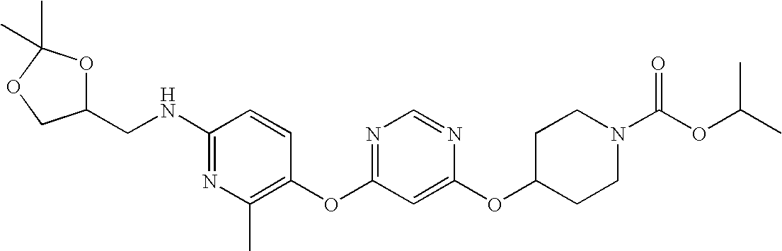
C1(NCC2OC(C)(C)OC2)=NC(C)=C(OC2=NC=NC(OC3CCN(C(OC(C)C)=O)CC3)=C2)C=C1
